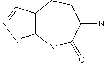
C12=C(C=NN1)CCC(N)C(=O)N2
